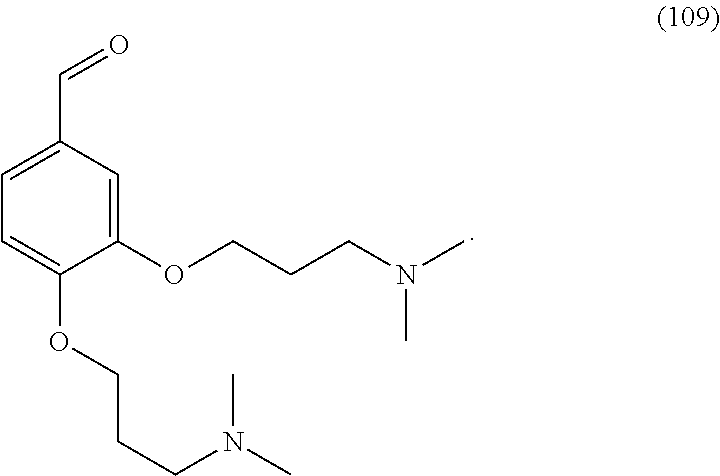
C1=C(C=O)C=C(OCCCN(C)C)C(OCCCN(C)C)=C1
